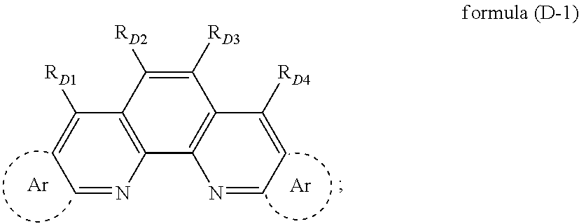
C1=NC2=C(C([RD1])=C1)C([RD2])=C([RD3])C1=C2N=CC=C1[RD4].[Ar].[Ar]
